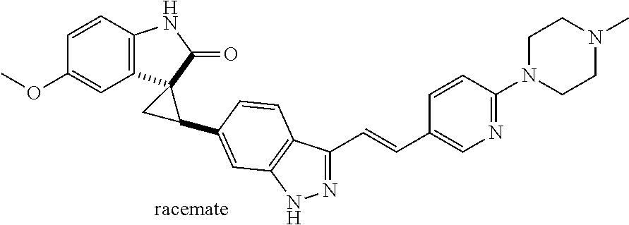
N1=C(C=CC2=CN=C(N3CCN(C)CC3)C=C2)C2=C(N1)C=C(C1CC13C1=C(NC3=O)C=CC(OC)=C1)C=C2
